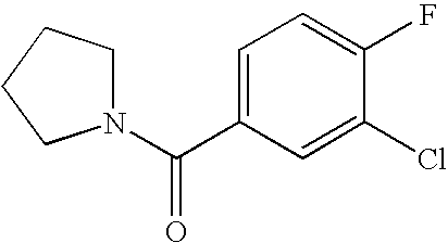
C1=C(C(N2CCCC2)=O)C=C(Cl)C(F)=C1
